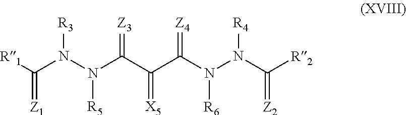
[R1]C(N(N(C(C(C(N(N(C([R2])=[Z2])[R4])[R6])=[Z4])=[X5])=[Z3])[R5])[R3])=[Z1]
